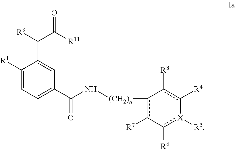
C1([R1])=CC=C(C(N[(CH2)n]c2c([R7])-c([R6])[X]([R5])-c([R4])c-2[R3])=O)C=C1C([R9])C([R11])=O
